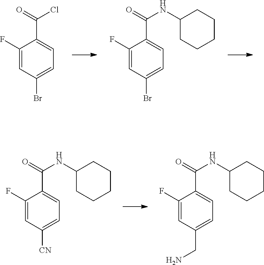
C1(F)=CC(Br)=CC=C1C(Cl)=O.C1(F)=CC(Br)=CC=C1C(NC1CCCCC1)=O.C1(F)=CC([CN])=CC=C1C(NC1CCCCC1)=O.C1(F)=CC(CN)=CC=C1C(NC1CCCCC1)=O
